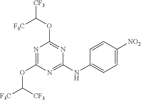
N1=C(NC2=CC=C([NO2])C=C2)N=C(OC([CF3])[F3C])N=C1OC([F3C])[CF3]
